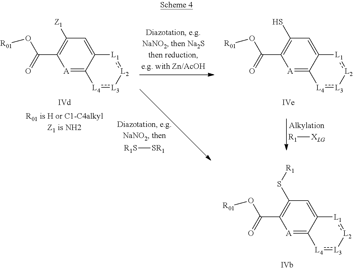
O=C(O[R01])C1=C(S[R1])C=C2C(=[A]1)[L4]:[L3][L2]:[L1]2.O=C(O[R01])C1=C([Z1])C=C2C(=[A]1)[L4]:[L3][L2]:[L1]2.O=C(O[R01])C1=C(S)C=C2C(=[A]1)[L4]:[L3][L2]:[L1]2.[R1S][SR1].[R1][XLG]
